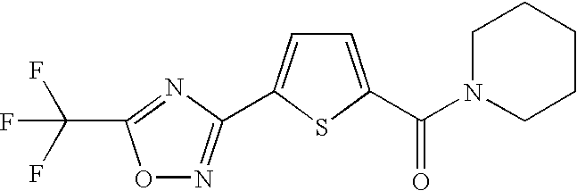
C1=C(C(N2CCCCC2)=O)SC(C2=NOC(C(F)(F)F)=N2)=C1
